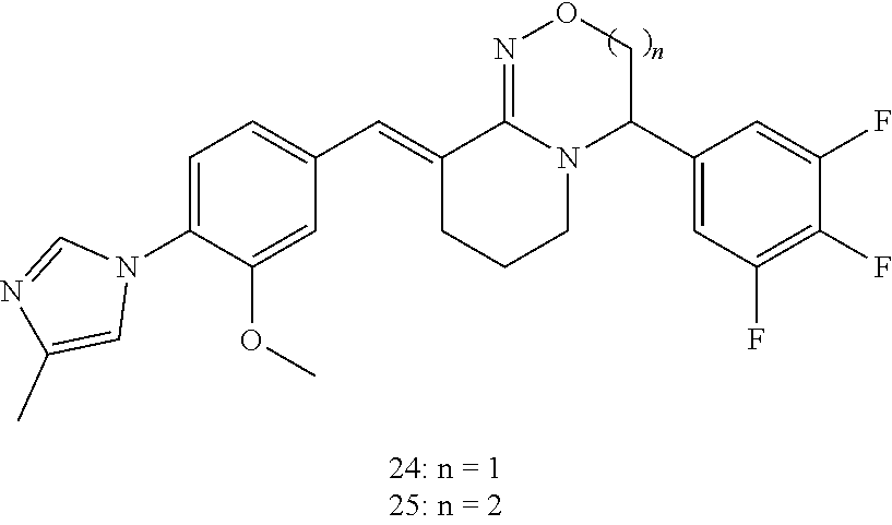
C1=C(N2C=NC(C)=C2)C(OC)=CC(C=C2CCCN3C2=NOCC3C2=CC(F)=C(F)C(F)=C2)=C1
